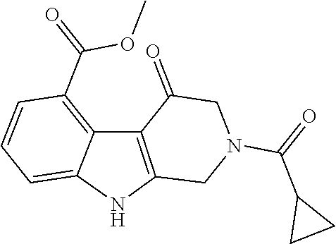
C12=C(C(=O)OC)C=CC=C1NC1=C2C(=O)CN(C(C2CC2)=O)C1
